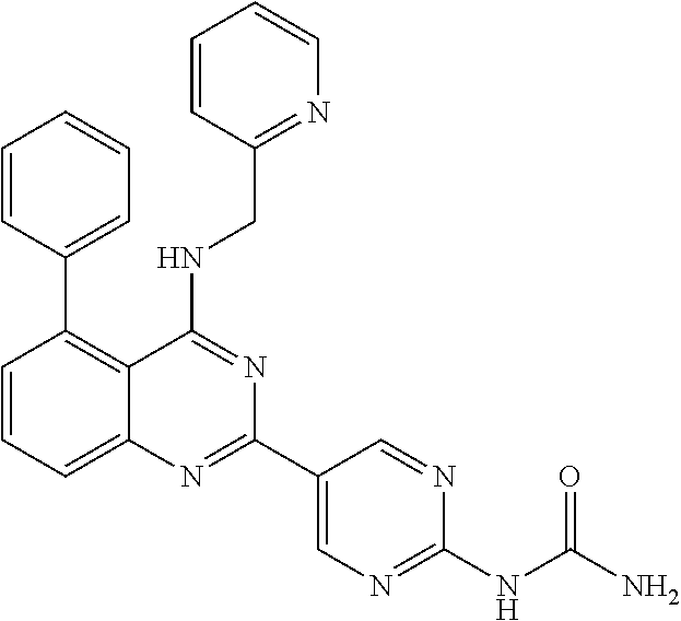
C1=CC=C2C(=C1C1=CC=CC=C1)C(NCC1=NC=CC=C1)=NC(C1=CN=C(NC(N)=O)N=C1)=N2
